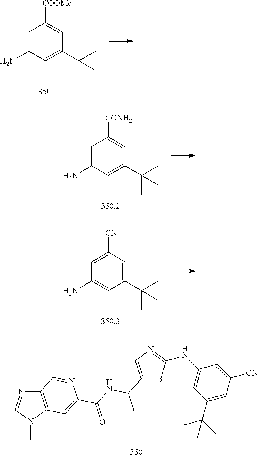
C1=C(N)C=C(C(C)(C)C)C=C1[COOMe].C1=C(N)C=C(C(C)(C)C)C=C1[CONH2].C1=C([CN])C=C(C(C)(C)C)C=C1N.C12=C(N(C)C=N1)C=C(C(NC(C1=CN=C(NC3=CC(C(C)(C)C)=CC([CN])=C3)S1)C)=O)N=C2
